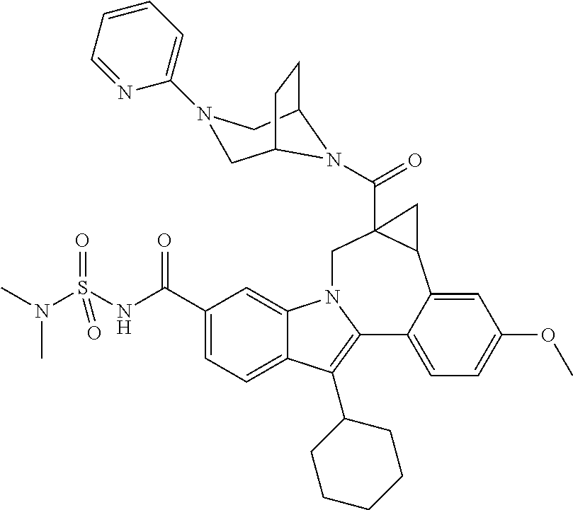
C1(C(NS(N(C)C)(=O)=O)=O)=CC=C2C(=C1)N1C(=C2C2CCCCC2)C2=CC=C(OC)C=C2C2C(C(=O)N3C4CCC3CN(C3=CC=CC=N3)C4)(C1)C2
